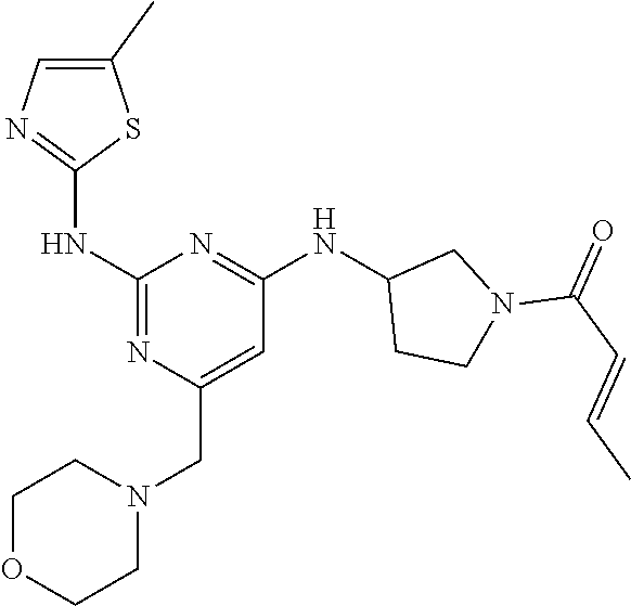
C1(C)=CN=C(NC2=NC(CN3CCOCC3)=CC(NC3CCN(C(=O)C=CC)C3)=N2)S1
